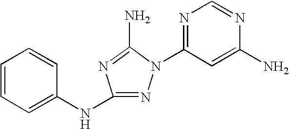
N1=C(NC2=CC=CC=C2)N=C(N)N1C1=NC=NC(N)=C1
